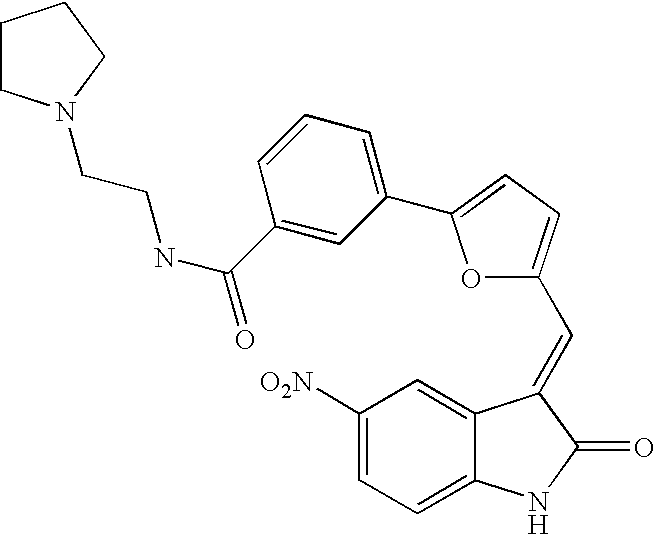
C1([O2N])=CC=C2C(=C1)C(=CC1=CC=C(C3=CC=CC(C(=O)NCCN4CCCC4)=C3)O1)C(=O)N2
